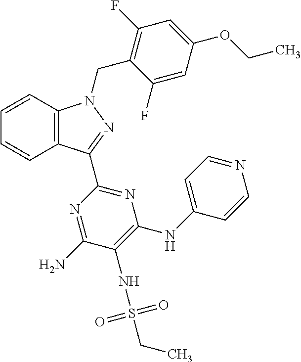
C1=CC2=C(C=C1)C(C1=NC(NC3=CC=NC=C3)=C(NS(CC)(=O)=O)C(N)=N1)=NN2CC1=C(F)C=C(OCC)C=C1F
